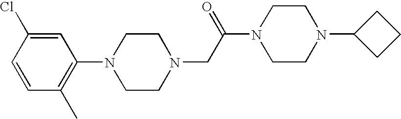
N1(CC(N2CCN(C3CCC3)CC2)=O)CCN(C2=C(C)C=CC(Cl)=C2)CC1
